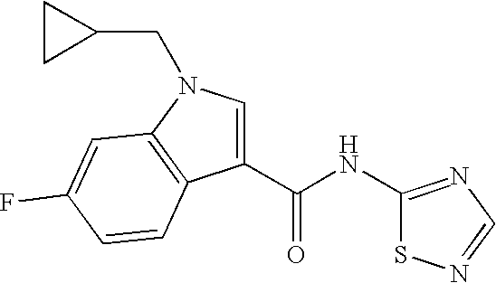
C1(C(NC2=NC=NS2)=O)=CN(CC2CC2)C2=C1C=CC(F)=C2
